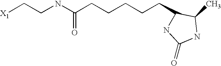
[X1]CCNC(CCCCCC1NC(=O)NC1C)=O
